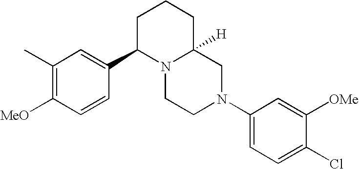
C1(C)=C([MeO])C=CC(C2N3C([H])(CCC2)CN(C2=CC=C(Cl)C([OMe])=C2)CC3)=C1
